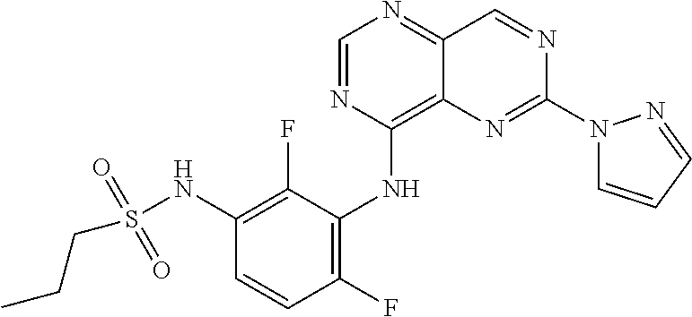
C1=NC(NC2=C(F)C=CC(NS(CCC)(=O)=O)=C2F)=C2C(=N1)C=NC(N1C=CC=N1)=N2
